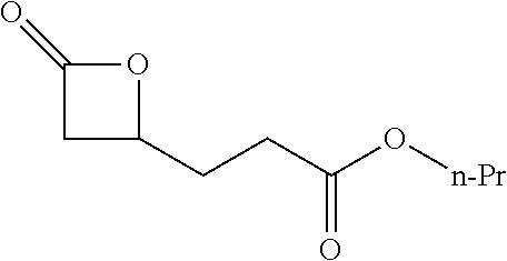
O1C(=O)CC1CCC(O[n-Pr])=O
